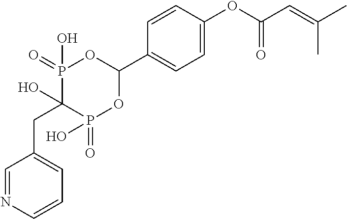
C1=C(OC(C=C(C)C)=O)C=CC(C2OP(=O)(O)C(O)(CC3=CC=CN=C3)P(=O)(O)O2)=C1
